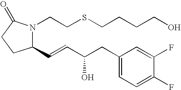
C1(C=CC(CC2=CC=C(F)C(F)=C2)O)N(CCSCCCCO)C(=O)CC1
